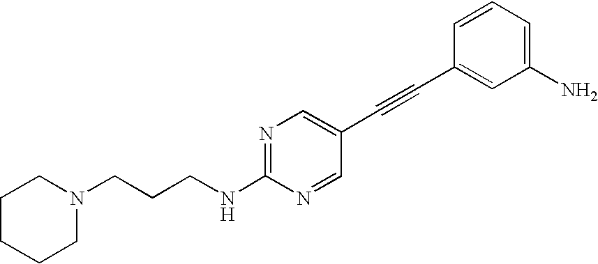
N1=C(NCCCN2CCCCC2)N=CC(C#CC2=CC(N)=CC=C2)=C1
